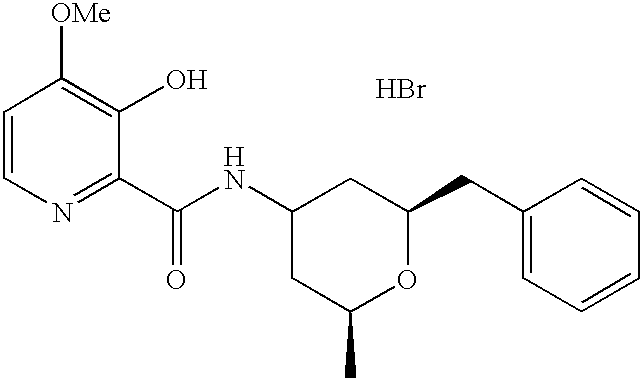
C1=CN=C(C(NC2CC(C)OC(CC3=CC=CC=C3)C2)=O)C(O)=C1[OMe].Br
